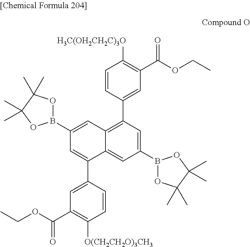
C12=CC(B3OC(C)(C)C(C)(C)O3)=CC(C3=CC(C(OCC)=O)=C([H3C(OH2CH2C)3O])C=C3)=C1C=C(B1OC(C)(C)C(C)(C)O1)C=C2C1=CC(C(OCC)=O)=C([O(CH2CH2O)3CH3])C=C1
